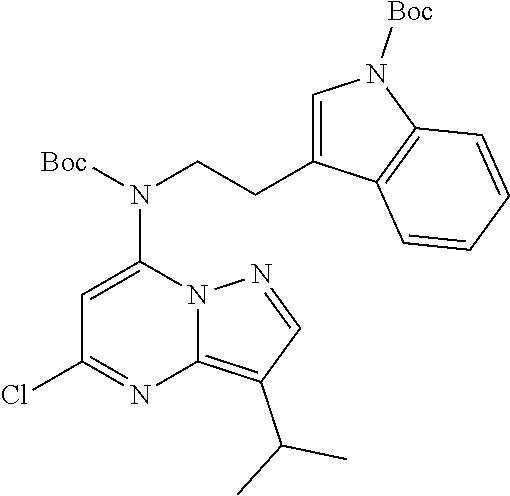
C1=C(N(CCC2=CN([Boc])C3=C2C=CC=C3)[Boc])N2C(=C(C(C)C)C=N2)N=C1Cl
